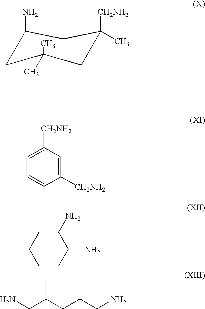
C1(N)CC(C)(C)CC([CH2NH2])(C)C1.C1=C([CH2NH2])C=C([CH2NH2])C=C1.C1CC(N)C(N)CC1.C(C(CCCN)C)N
